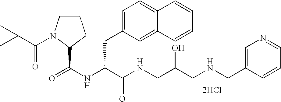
[2HCl].N(C(C(NCC(CNCC1=CN=CC=C1)O)=O)CC1=CC=C2C(=C1)C=CC=C2)C(=O)C1N(C(=O)C(C)(C)C)CCC1
